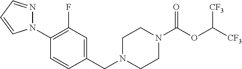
C1(F)=C(N2N=CC=C2)C=CC(CN2CCN(C(OC([CF3])[CF3])=O)CC2)=C1
